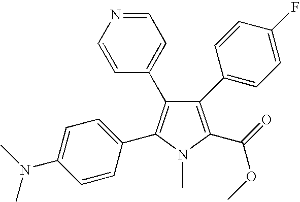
C1=NC=CC(C2=C(C3=CC=C(N(C)C)C=C3)N(C)C(C(=O)OC)=C2C2=CC=C(F)C=C2)=C1
